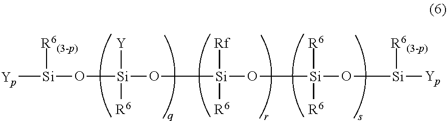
[Yp][Si]([R6(3-p)])O[Si]([Y])([R6])O[Si]([R6])(O[Si]([R6])(O[Si]([R6(3-p)])[Yp])[R6])[Rf]
